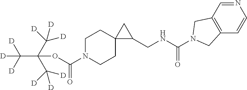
C1N(C(OC(C([D])([D])[D])(C([D])([D])[D])C([D])([D])[D])=O)CCC2(C1)C(CNC(=O)N1CC3=C(C=CN=C3)C1)C2
